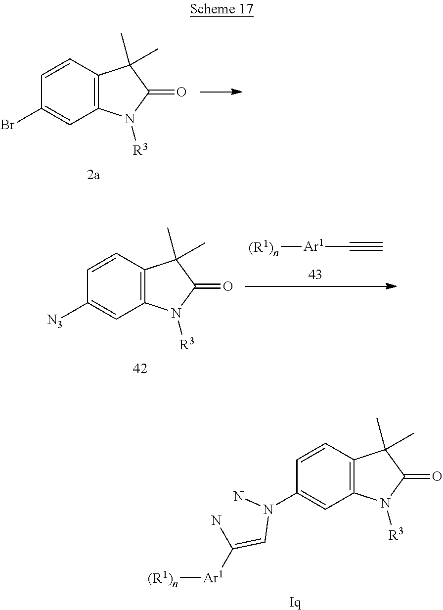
C1=CC2=C(C=C1N(N)C=C(N)[Ar1][(R1)n])N([R3])C(=O)C2(C)C.[Iq].C1=CC2=C(C=C1Br)N([R3])C(=O)C2(C)C.C1=CC2=C(C=C1[N3])N([R3])C(=O)C2(C)C.[Ar1]([(R1)n])C#C
